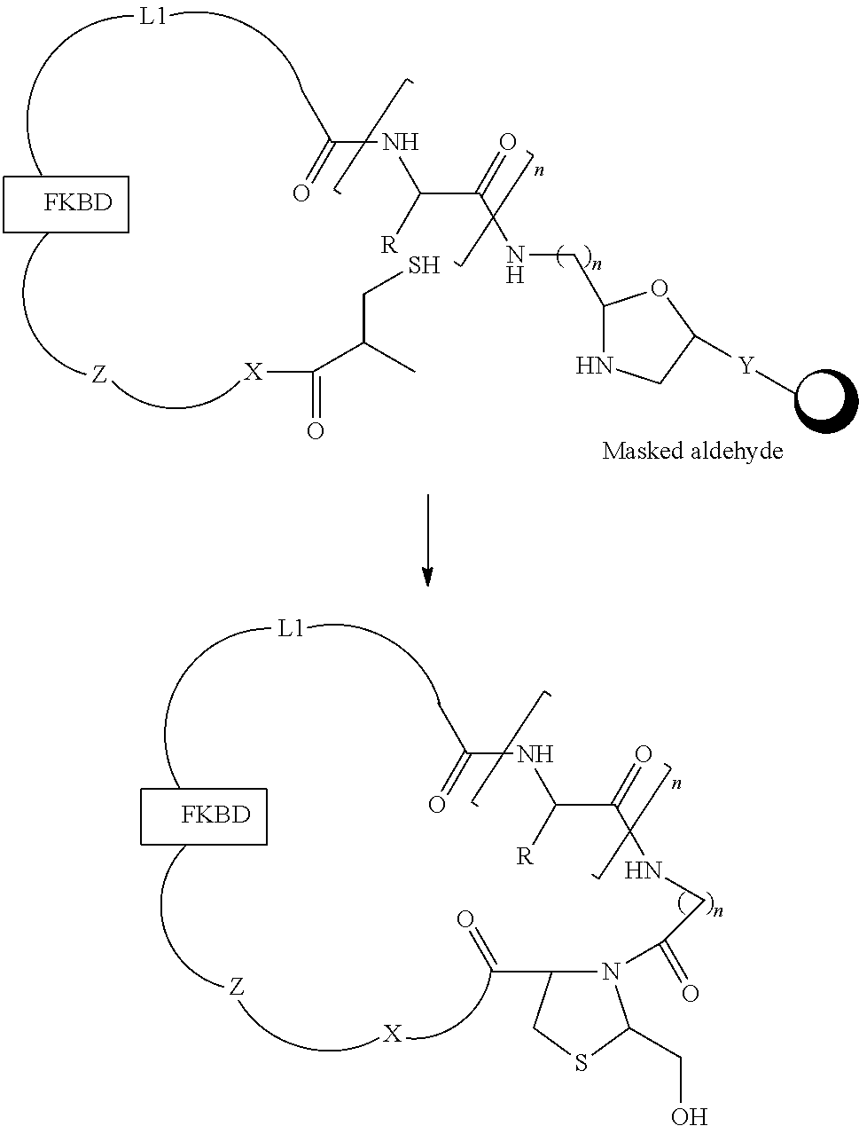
[FKBD].[X]C(C(C)CS)=O.CC(=O)NC(C(=O)NCC1NCC([Y]C)O1)[R].[FKBD].[X].CC(=O)NC(C(=O)NCC(=O)N1C(C=O)CSC1CO)[R]
